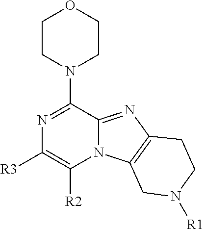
N12C(=NC3=C1CN([R1])CC3)C(N1CCOCC1)=NC([R3])=C2[R2]
